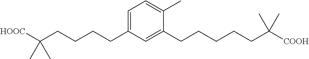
C1=C(CCCCC([HOOC])(C)C)C=C(CCCCCC([COOH])(C)C)C(C)=C1
